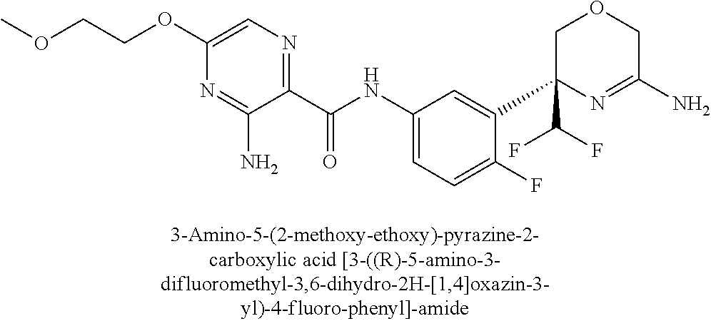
C1(C(NC2=CC=C(F)C(C3(C(F)F)N=C(N)COC3)=C2)=O)=NC=C(OCCOC)N=C1N
